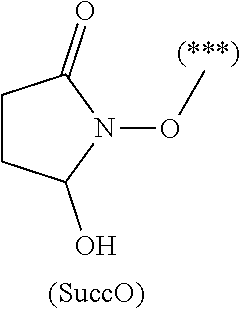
C1CC(O)N(OC)C1=O
